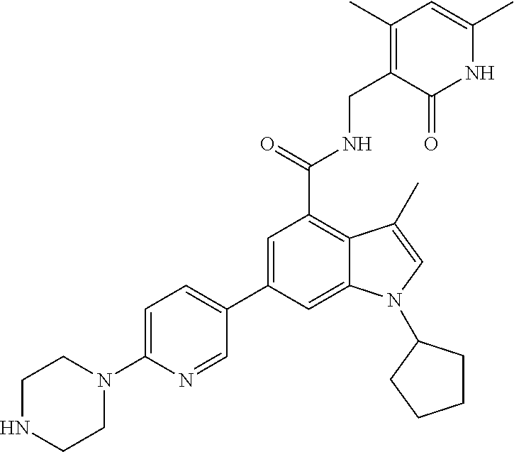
C1=C(C2=CC=C(N3CCNCC3)N=C2)C=C2C(=C1C(=O)NCC1=C(C)C=C(C)NC1=O)C(C)=CN2C1CCCC1
